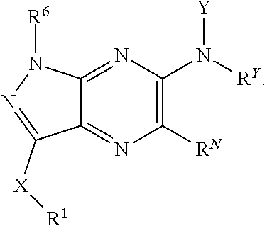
[RY]N([Y])C1=C([RN])N=C2C(=N1)N([R6])N=C2[X][R1]
